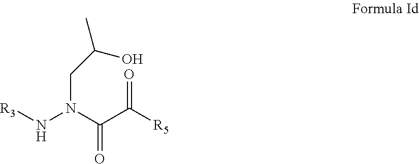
[R3]NN(C(C([R5])=O)=O)CC(C)O
